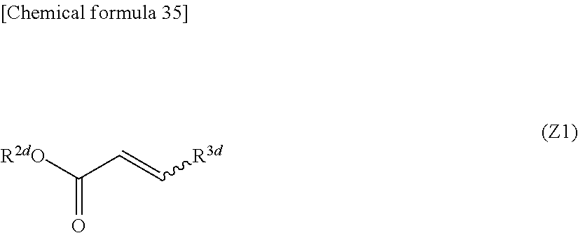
[R2dO]C(=O)C=C[R3d]
